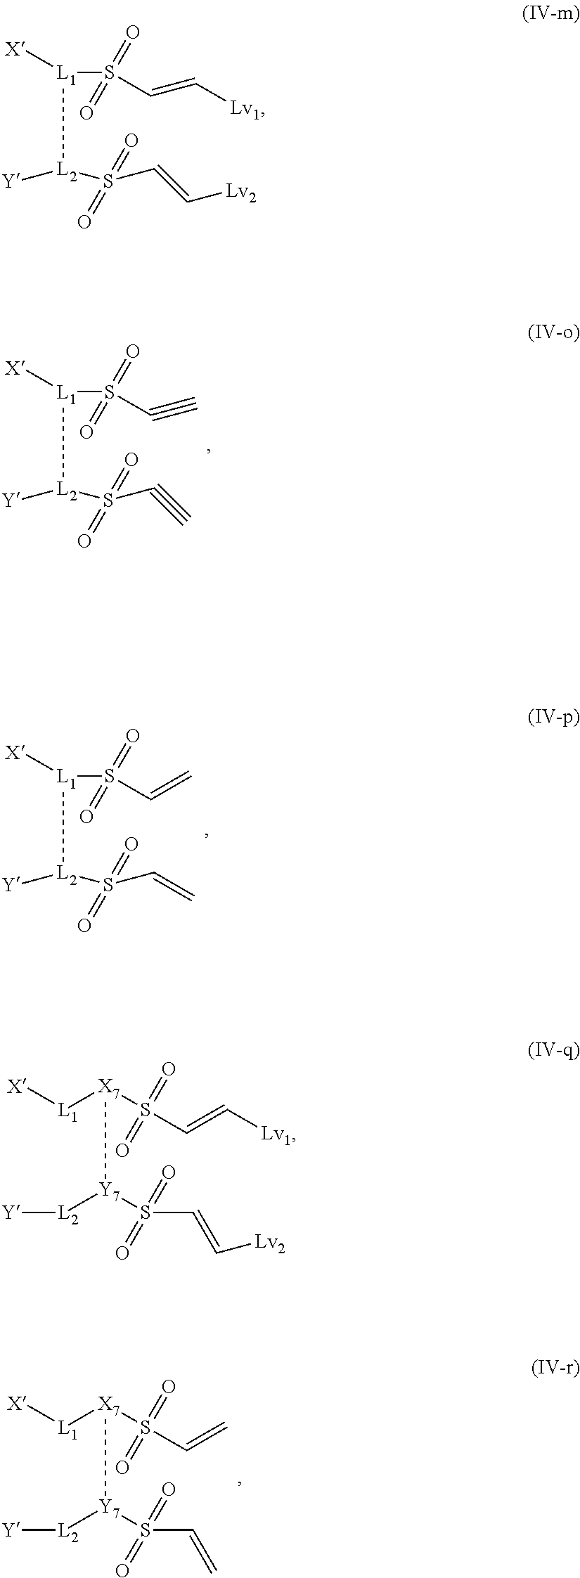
[L1]([X])([L2]([Y])S(=O)(=O)C=C)S(=O)(=O)C=C.[L1]([X])([L2]([Y])S(=O)(=O)C#C)S(=O)(=O)C#C.[L1]([X])([L2]([Y])S(=O)(=O)C=C[Lv2])S(=O)(=O)C=C[Lv1].[X][L1][X7](S(C=C)(=O)=O)[Y7]([L2][Y])S(C=C)(=O)=O.[X][L1][X7](S(C=C[Lv1])(=O)=O)[Y7]([L2][Y])S(C=C[Lv2])(=O)=O
